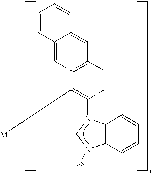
C12=C(N3C(N1[Y3])[M]C1=C3C=CC3=C1C=C1C(=C3)C=CC=C1)C=CC=C2
